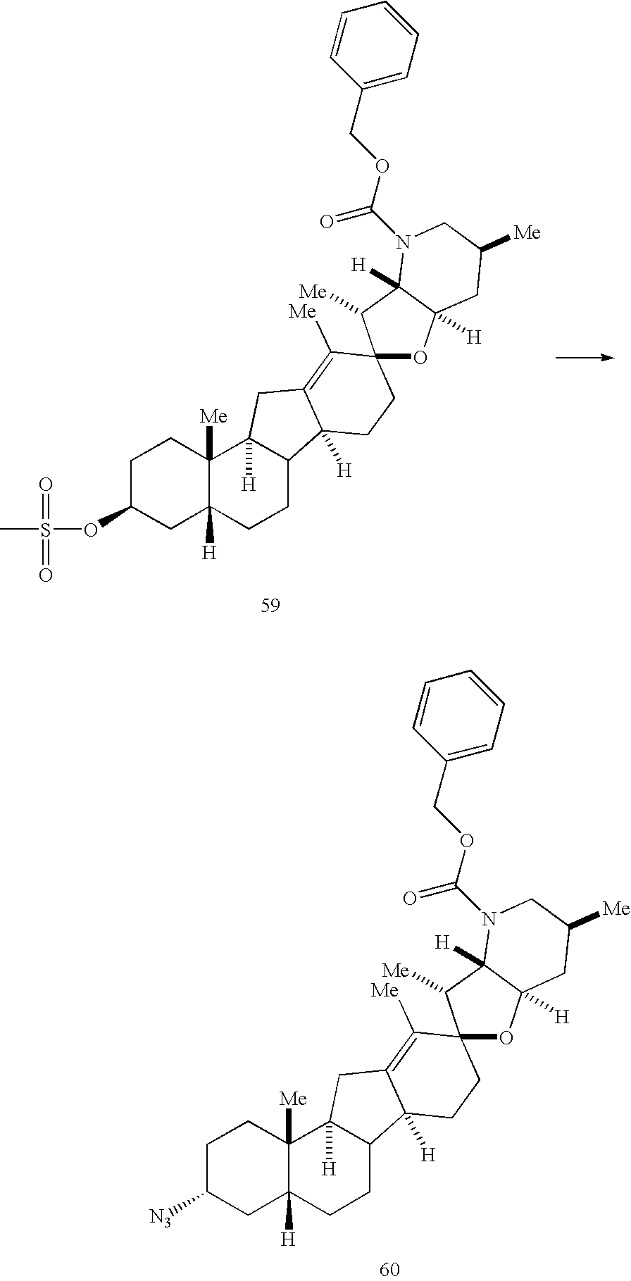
O(C1CC2([H])C([Me])(CC1)C1([H])C(CC2)C2([H])C(=C([Me])C3(CC2)OC2([H])C([H])(C3[Me])N(C(OCC3=CC=CC=C3)=O)CC([Me])C2)C1)S(=O)(C)=O.[N3]C1CC2([H])C([Me])(CC1)C1([H])C(CC2)C2([H])C(=C([Me])C3(CC2)OC2([H])C([H])(C3[Me])N(C(OCC3=CC=CC=C3)=O)CC([Me])C2)C1
